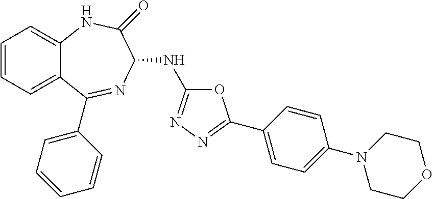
C1=CC=C2C(=C1)NC(=O)C(NC1=NN=C(C3=CC=C(N4CCOCC4)C=C3)O1)N=C2C1=CC=CC=C1
